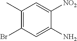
C1(C)=C(Br)C=C(N)C([NO2])=C1
